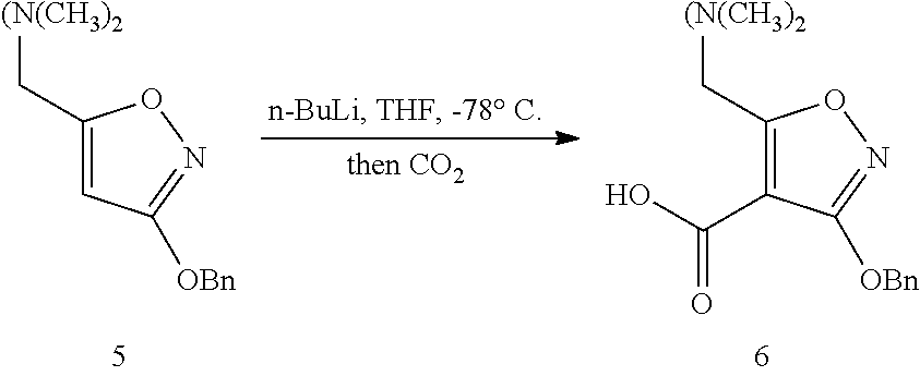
C1(C[(N(CH3)2])=CC([OBn])=NO1.C1(C[(N(CH3)2])=C(C(O)=O)C([OBn])=NO1
